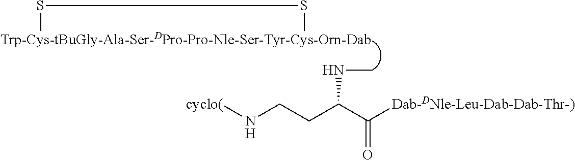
[Trp-Cys-tBuGly-Ala-Ser-DPro-Pro-Nle-Ser-Tyr-Cys-Orn-Dab]1SS1.N(CCC(C([Dab-DNle-Leu-Dab-Dab-Thr-)])=O)NC)[cyclo(]
